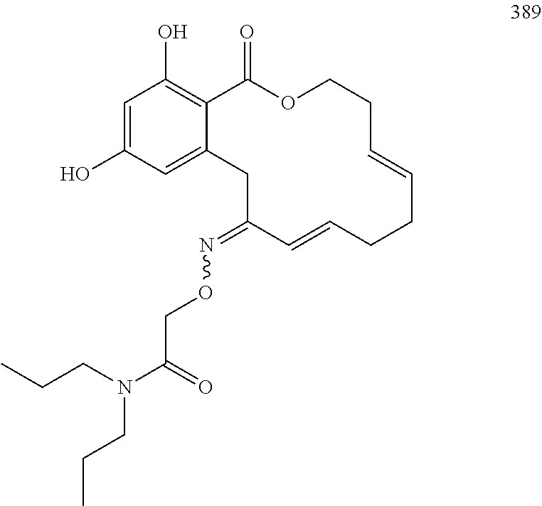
C1=C(O)C=C2C(=C1O)C(=O)OCCC=CCCC=CC(=NOCC(=O)N(CCC)CCC)C2
